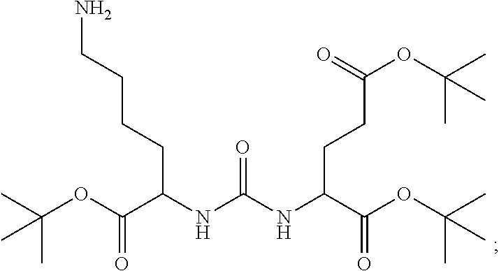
CC(OC(C(NC(NC(C(OC(C)(C)C)=O)CCC(OC(C)(C)C)=O)=O)CCCCN)=O)(C)C
